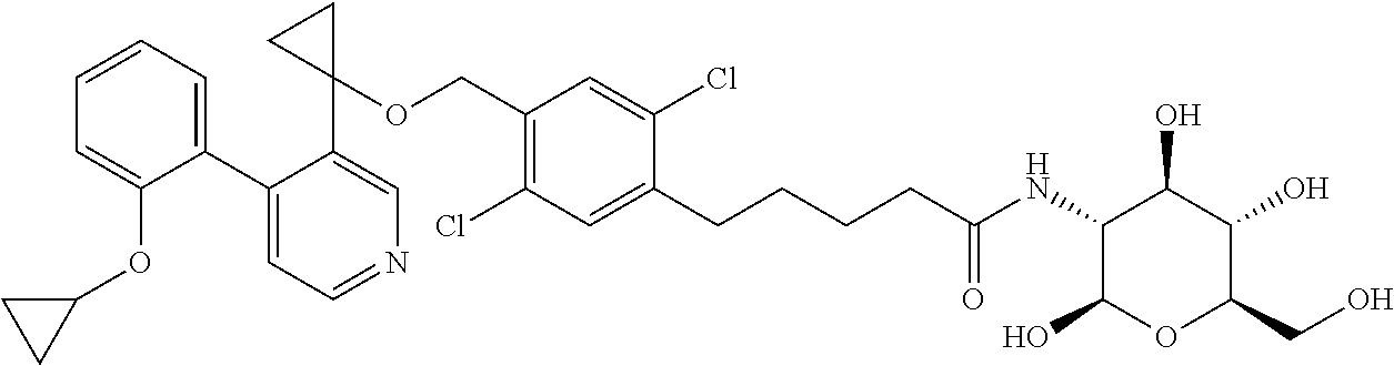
C1(CCCCC(NC2C(O)C(O)C(CO)OC2O)=O)=CC(Cl)=C(COC2(C3=CN=CC=C3C3=CC=CC=C3OC3CC3)CC2)C=C1Cl
